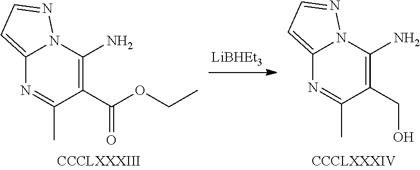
C12=CC=NN1C(N)=C(C(OCC)=O)C(C)=N2.[CCCLXXXIII].C12=CC=NN1C(N)=C(CO)C(C)=N2
